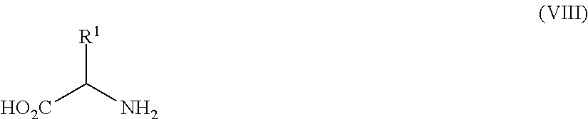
[R1]C(N)[HO2C]
